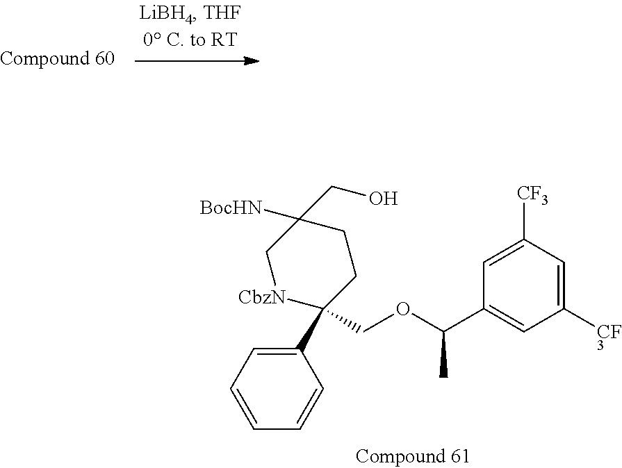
C1([CF3])=CC([CF3])=CC(C(OCC2(C3=CC=CC=C3)CCC(CO)([BocHN])C[CbzN]2)C)=C1
